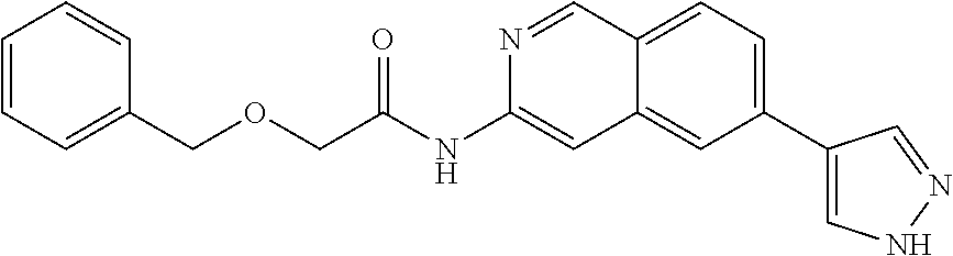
C(C(NC1=CC2=CC(C3=CNN=C3)=CC=C2C=N1)=O)OCC1=CC=CC=C1
